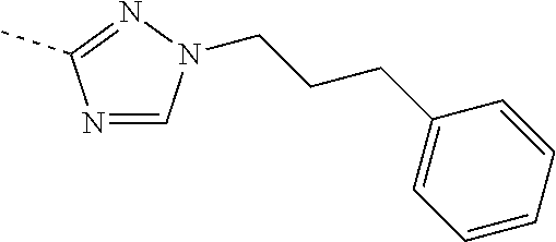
N1=CN(CCCC2=CC=CC=C2)N=C1C
